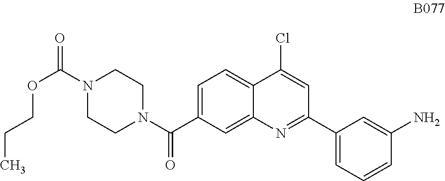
C1=C(C(N2CCN(C(=O)OCCC)CC2)=O)C=C2C(=C1)C(Cl)=CC(C1=CC=CC(N)=C1)=N2
